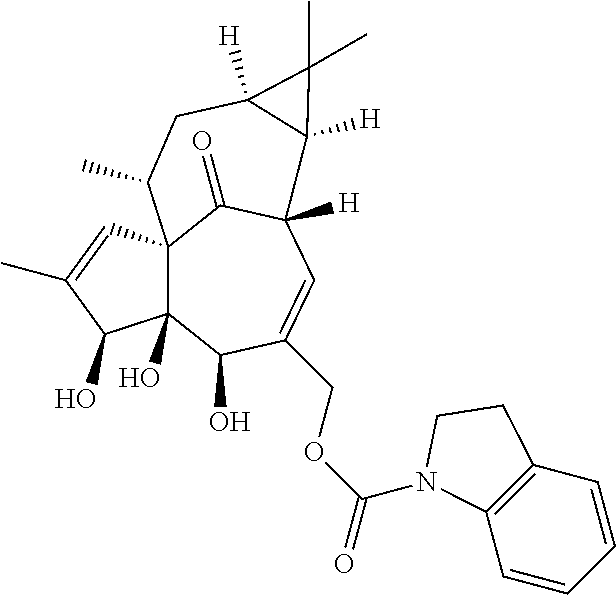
C12(O)C3(C=C(C)C1O)C(=O)C([H])(C=C(COC(=O)N1C4=C(C=CC=C4)CC1)C2O)C1([H])C([H])(CC3C)C1(C)C
